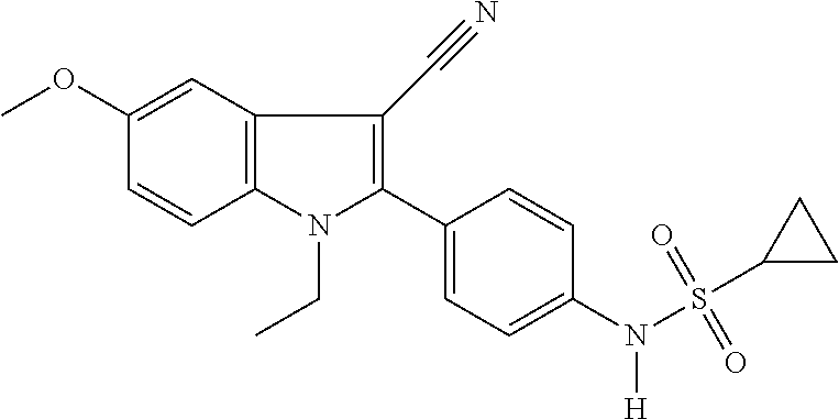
C12=C(C=C(OC)C=C1)C(C#N)=C(C1=CC=C(N(S(=O)(=O)C3CC3)[H])C=C1)N2CC
